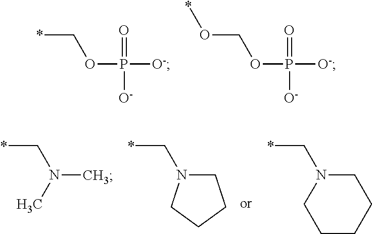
*COP(=O)([O-])[O-].O(COP(=O)([O-])[O-])*.N(C)(C*)C.C(*)N1CCCC1.C(*)N1CCCCC1
